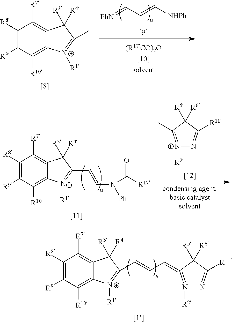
C1([R8])=C([R9])C([R10])=C2C(=C1[R7])C([R4])([R3])C(C=CC=C1=N([R2])N=C([R11])C1([R5])[R6])=[N+]2[R1].C1([R8])=C([R9])C([R10])=C2C(=C1[R7])C([R4])([R3])C(C)=[N+]2[R1].[PhN]=CC=C[NHPh].[N+]1([R2])=C(C)C([R5])([R6])C([R11])=N1.C1([R8])=C([R9])C([R10])=C2C(=C1[R7])C([R4])([R3])C(C=CN([Ph])C([R17])=O)=[N+]2[R1]
